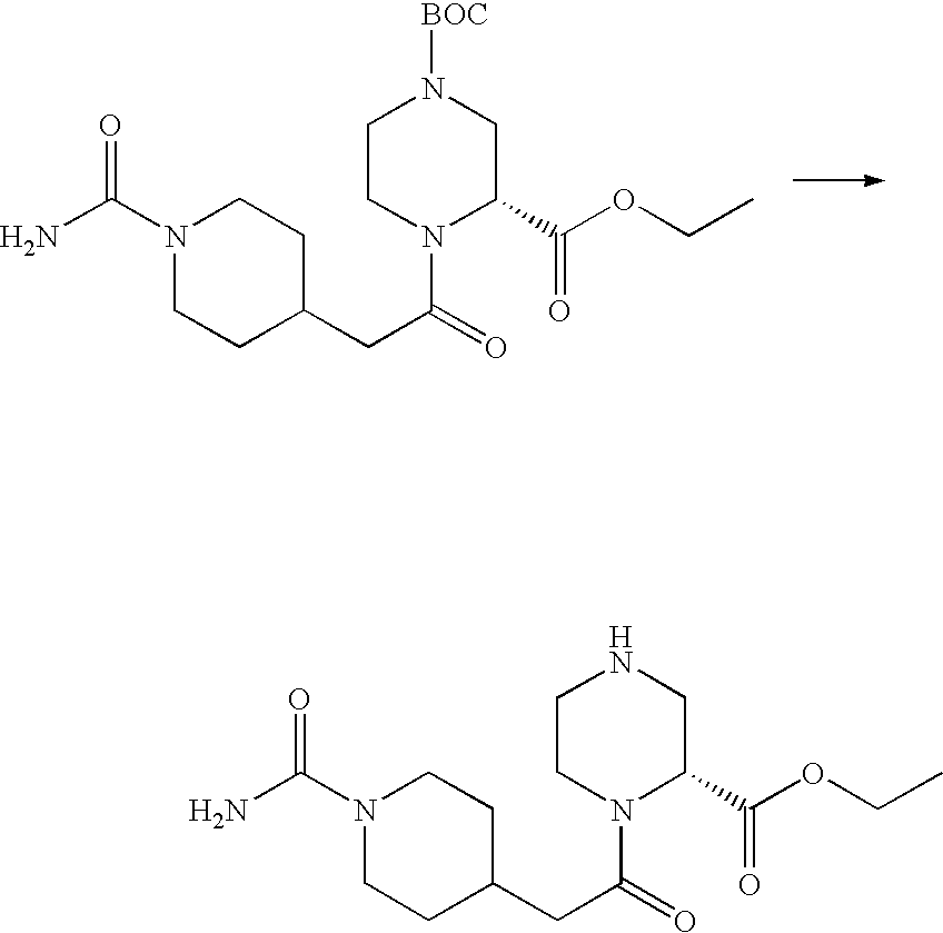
NC(N1CCC(CC(=O)N2C(C(OCC)=O)CN([BOC])CC2)CC1)=O.NC(N1CCC(CC(=O)N2C(C(OCC)=O)CNCC2)CC1)=O
